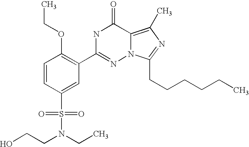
C1=CC(S(N(CCO)CC)(=O)=O)=CC(C2=NN3C(=C(C)N=C3CCCCCC)C(=O)N2)=C1OCC
